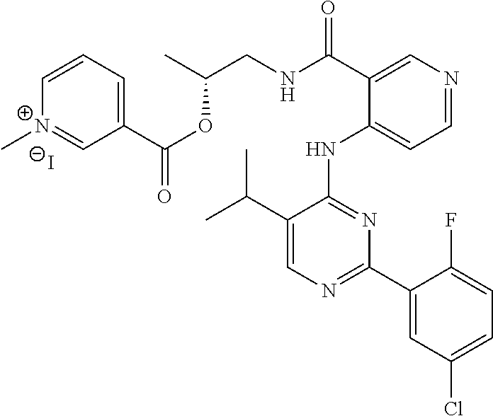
C1=NC=C(C(NCC(C)OC(=O)C2=CC=C[N+](C)=C2)=O)C(NC2=NC(C3=CC(Cl)=CC=C3F)=NC=C2C(C)C)=C1.[I-]
